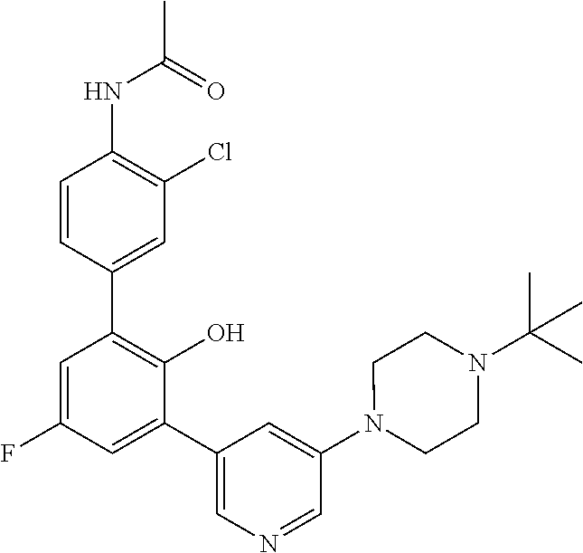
C1=CC(C2=C(O)C(C3=CN=CC(N4CCN(C(C)(C)C)CC4)=C3)=CC(F)=C2)=CC(Cl)=C1NC(=O)C
